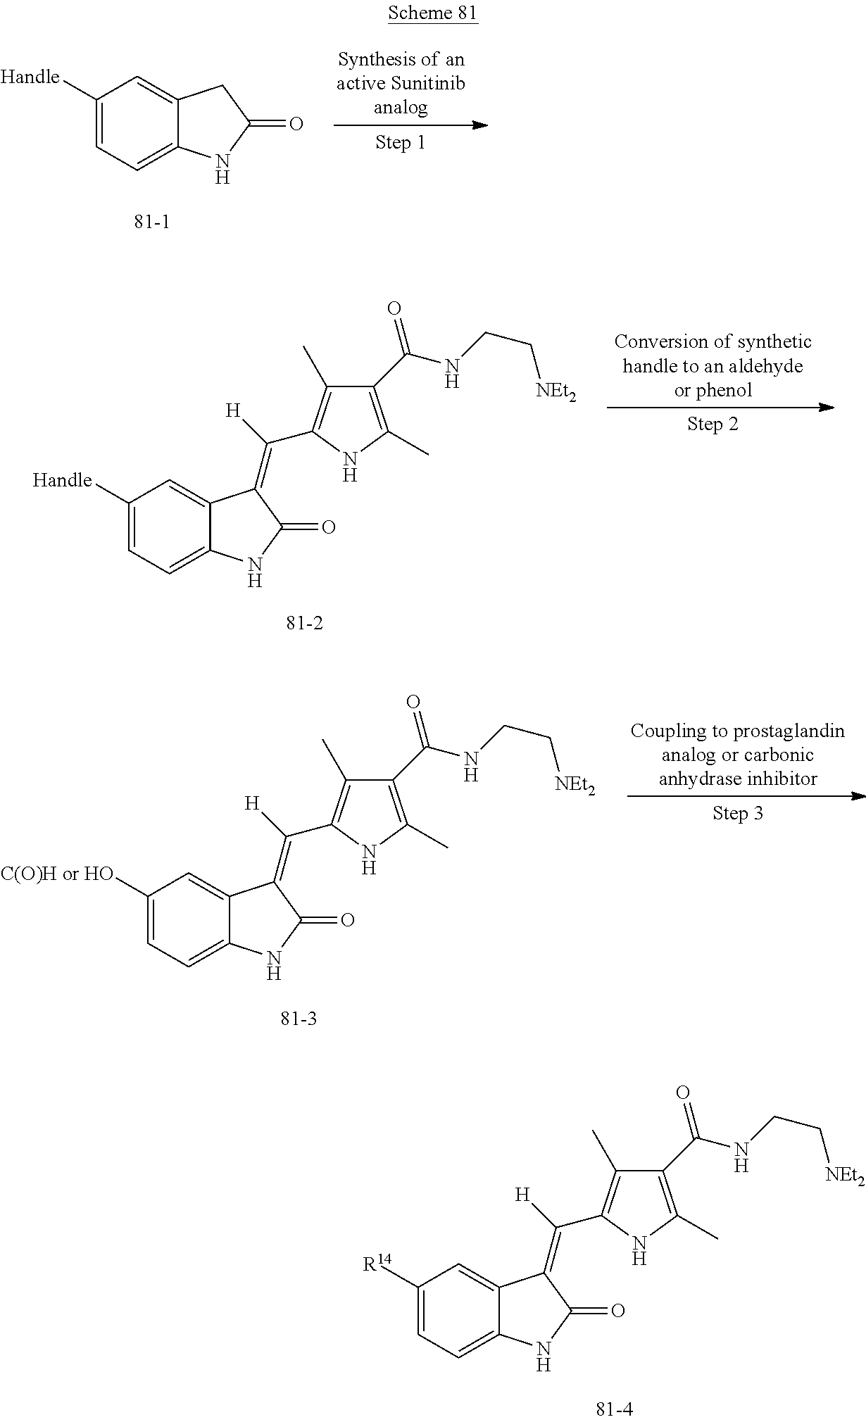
C1([Handle])=CC=C2C(=C1)CC(=O)N2.C1([Handle])=CC=C2C(=C1)C(=C(C1=C(C)C(C(NCC[NEt2])=O)=C(C)N1)[H])C(=O)N2.C1([C(O)H or HO])=CC=C2C(=C1)C(=C(C1=C(C)C(C(NCC[NEt2])=O)=C(C)N1)[H])C(=O)N2.C1([R14])=CC=C2C(=C1)C(=C(C1=C(C)C(C(NCC[NEt2])=O)=C(C)N1)[H])C(=O)N2
